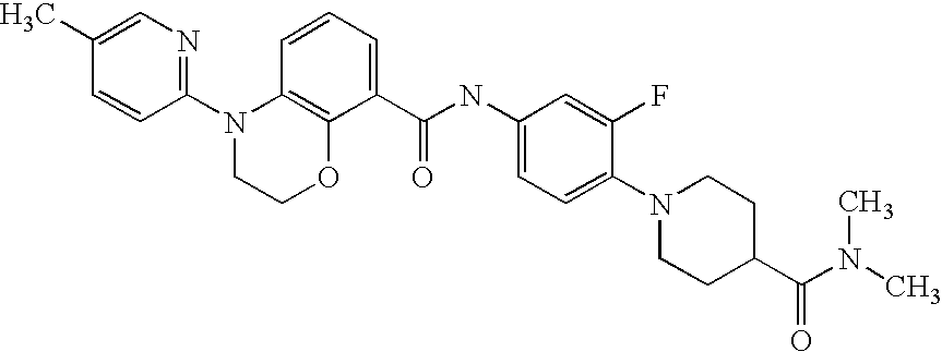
C1(C)=CN=C(N2CCOC3=C2C=CC=C3C(NC2=CC=C(N3CCC(C(=O)N(C)C)CC3)C(F)=C2)=O)C=C1
